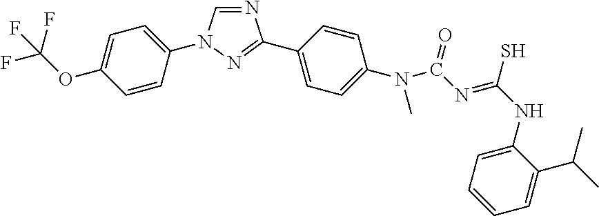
C1=CC(N2C=NC(C3=CC=C(N(C)C(N=C(NC4=CC=CC=C4C(C)C)S)=O)C=C3)=N2)=CC=C1OC(F)(F)F
